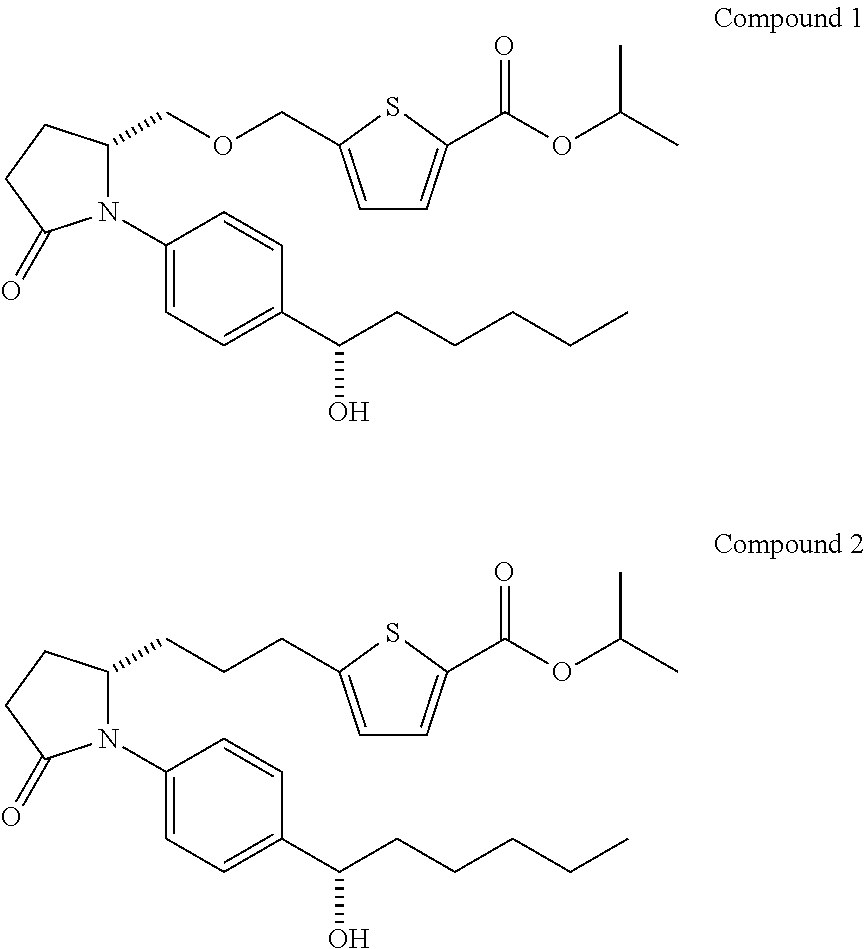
C1(COCC2=CC=C(C(OC(C)C)=O)S2)N(C2=CC=C(C(CCCCC)O)C=C2)C(=O)CC1.C1(CCCC2=CC=C(C(OC(C)C)=O)S2)N(C2=CC=C(C(CCCCC)O)C=C2)C(=O)CC1
